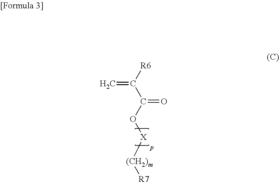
[R6]C(C(O[X][(CH2)m][R7])=O)=C
